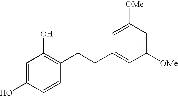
C1=C(O)C=CC(CCC2=CC([OMe])=CC([OMe])=C2)=C1O
